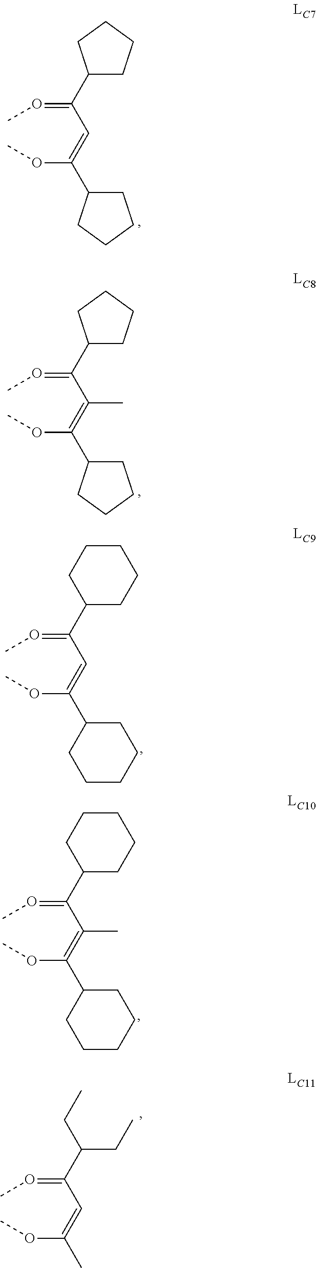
O(C(=CC(=OC)C1CCCC1)C1CCCC1)C.O(C(=C(C(=OC)C1CCCC1)C)C1CCCC1)C.O(C(=CC(=OC)C1CCCCC1)C1CCCCC1)C.O(C(=C(C(=OC)C1CCCCC1)C)C1CCCCC1)C.O(C(=CC(=OC)C(CC)CC)C)C
